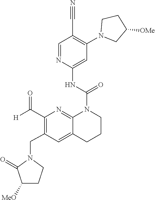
C1(N2CCC([OMe])C2)=C(C#N)C=NC(NC(=O)N2C3=NC(C([H])=O)=C(CN4C(=O)C([MeO])CC4)C=C3CCC2)=C1
